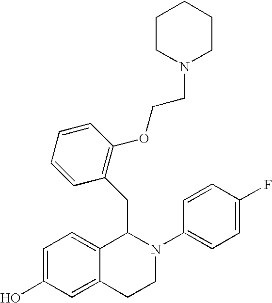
C1=C(O)C=C2C(=C1)C(CC1=C(OCCN3CCCCC3)C=CC=C1)N(C1=CC=C(F)C=C1)CC2
